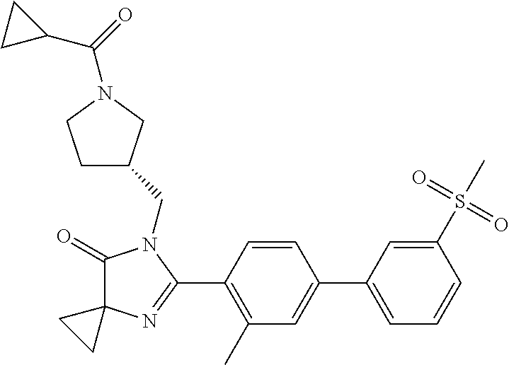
C1(=O)C2(N=C(C3=C(C)C=C(C4=CC=CC(S(C)(=O)=O)=C4)C=C3)N1CC1CCN(C(=O)C3CC3)C1)CC2
